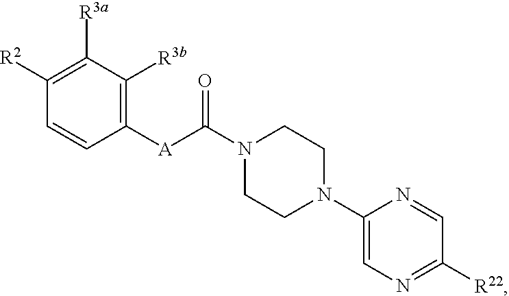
N1(C([A]C2=C([R3b])C([R3a])=C([R2])C=C2)=O)CCN(C2=CN=C([R22])C=N2)CC1
